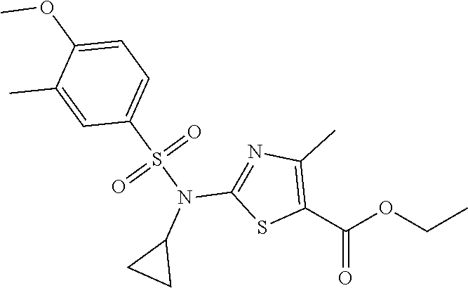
C1(C(OCC)=O)=C(C)N=C(N(S(C2=CC=C(OC)C(C)=C2)(=O)=O)C2CC2)S1
